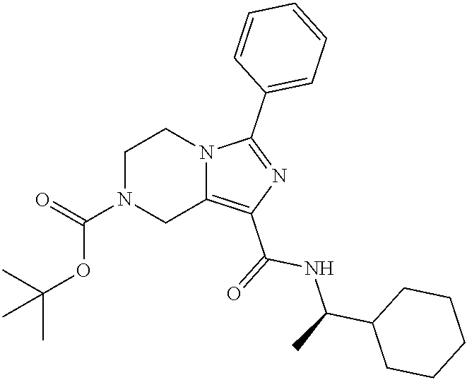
C1N(C(=O)OC(C)(C)C)CC2=C(C(=O)NC(C3CCCCC3)C)N=C(C3=CC=CC=C3)N2C1
